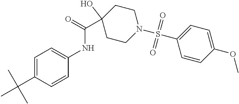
C1=C(C(C)(C)C)C=CC(NC(C2(O)CCN(S(C3=CC=C(OC)C=C3)(=O)=O)CC2)=O)=C1
